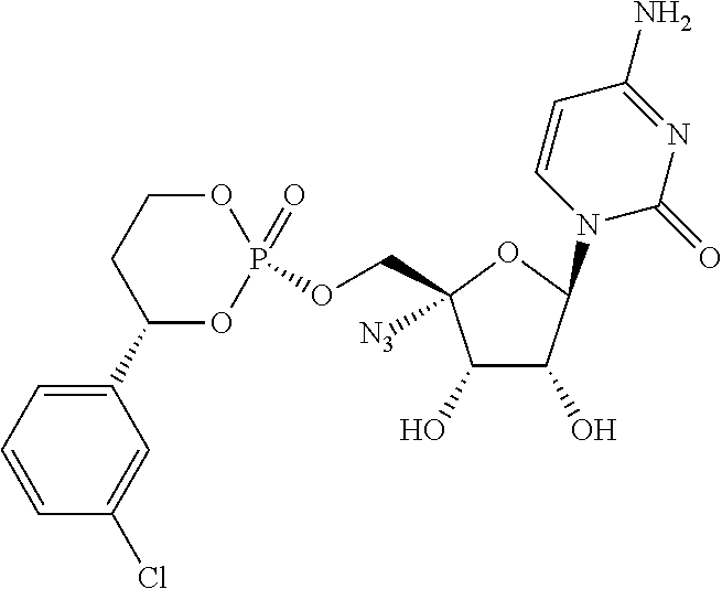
O(CC1([N3])C(O)C(O)C(N2C=CC(N)=NC2=O)O1)P1(=O)OCCC(C2=CC=CC(Cl)=C2)O1
